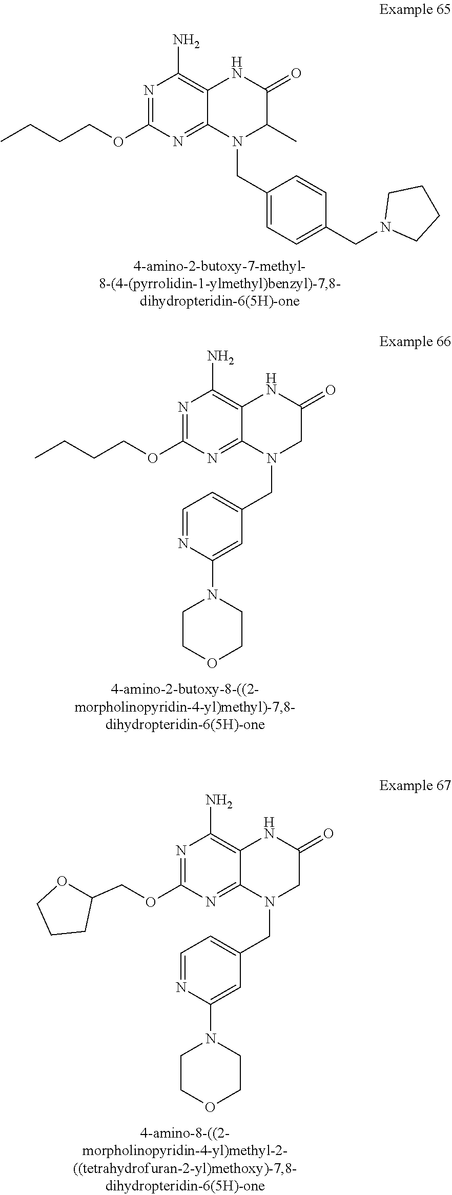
N1=C(OCCCC)N=C2C(=C1N)NC(=O)C(C)N2CC1=CC=C(CN2CCCC2)C=C1.N1=C(OCCCC)N=C2C(=C1N)NC(=O)CN2CC1=CC=NC(N2CCOCC2)=C1.N1=C(OCC2OCCC2)N=C2C(=C1N)NC(=O)CN2CC1=CC=NC(N2CCOCC2)=C1
